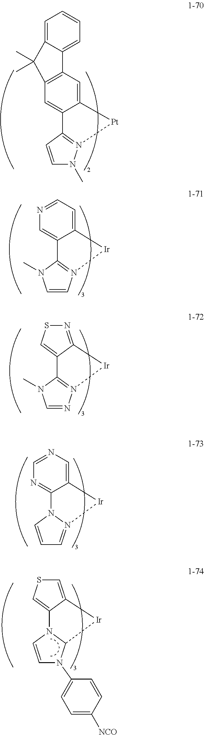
C1=CC2=N(N1C)[Pt]C1=CC3=C(C=C21)C(C)(C)C1=CC=CC=C31.C1=CN2=C(N1C)C1=CN=CC=C1[Ir]2.C1=NN2=C(N1C)C1=CSN=C1[Ir]2.C1=CN2N(=C1)[Ir]C1=CN=CN=C21.C1=CN2C(N1C1=CC=C([NCO])C=C1)[Ir]C1=CSC=C21
